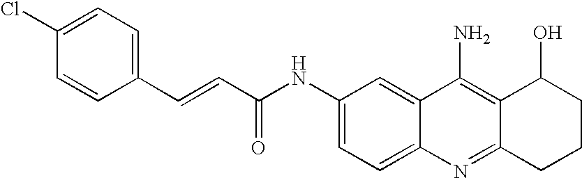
C1(C=CC(NC2=CC=C3C(=C2)C(N)=C2C(=N3)CCCC2O)=O)=CC=C(Cl)C=C1
